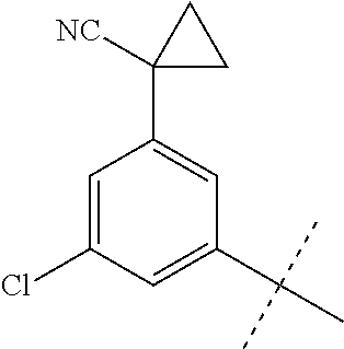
C1=C(Cl)C=C(C(C)(C)C)C=C1C1([NC])CC1
